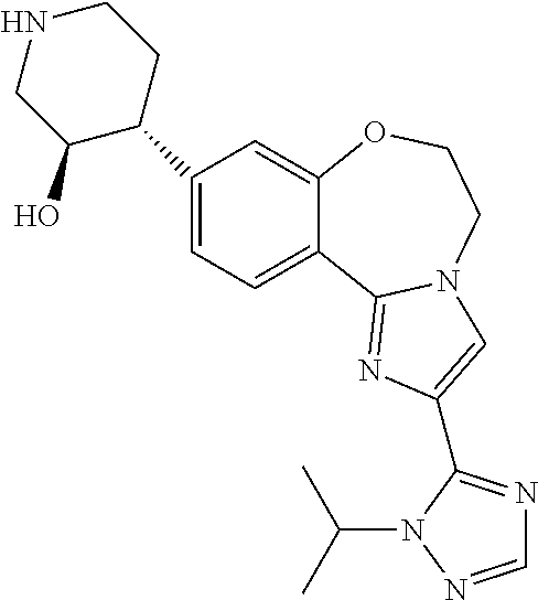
C1(C2CCNCC2O)=CC=C2C(=C1)OCCN1C2=NC(C2=NC=NN2C(C)C)=C1
